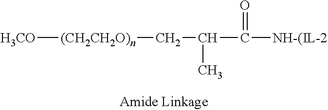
[H3CO][(CH2CH2O)n]CC(C)C(=O)[NH-(IL-2]
